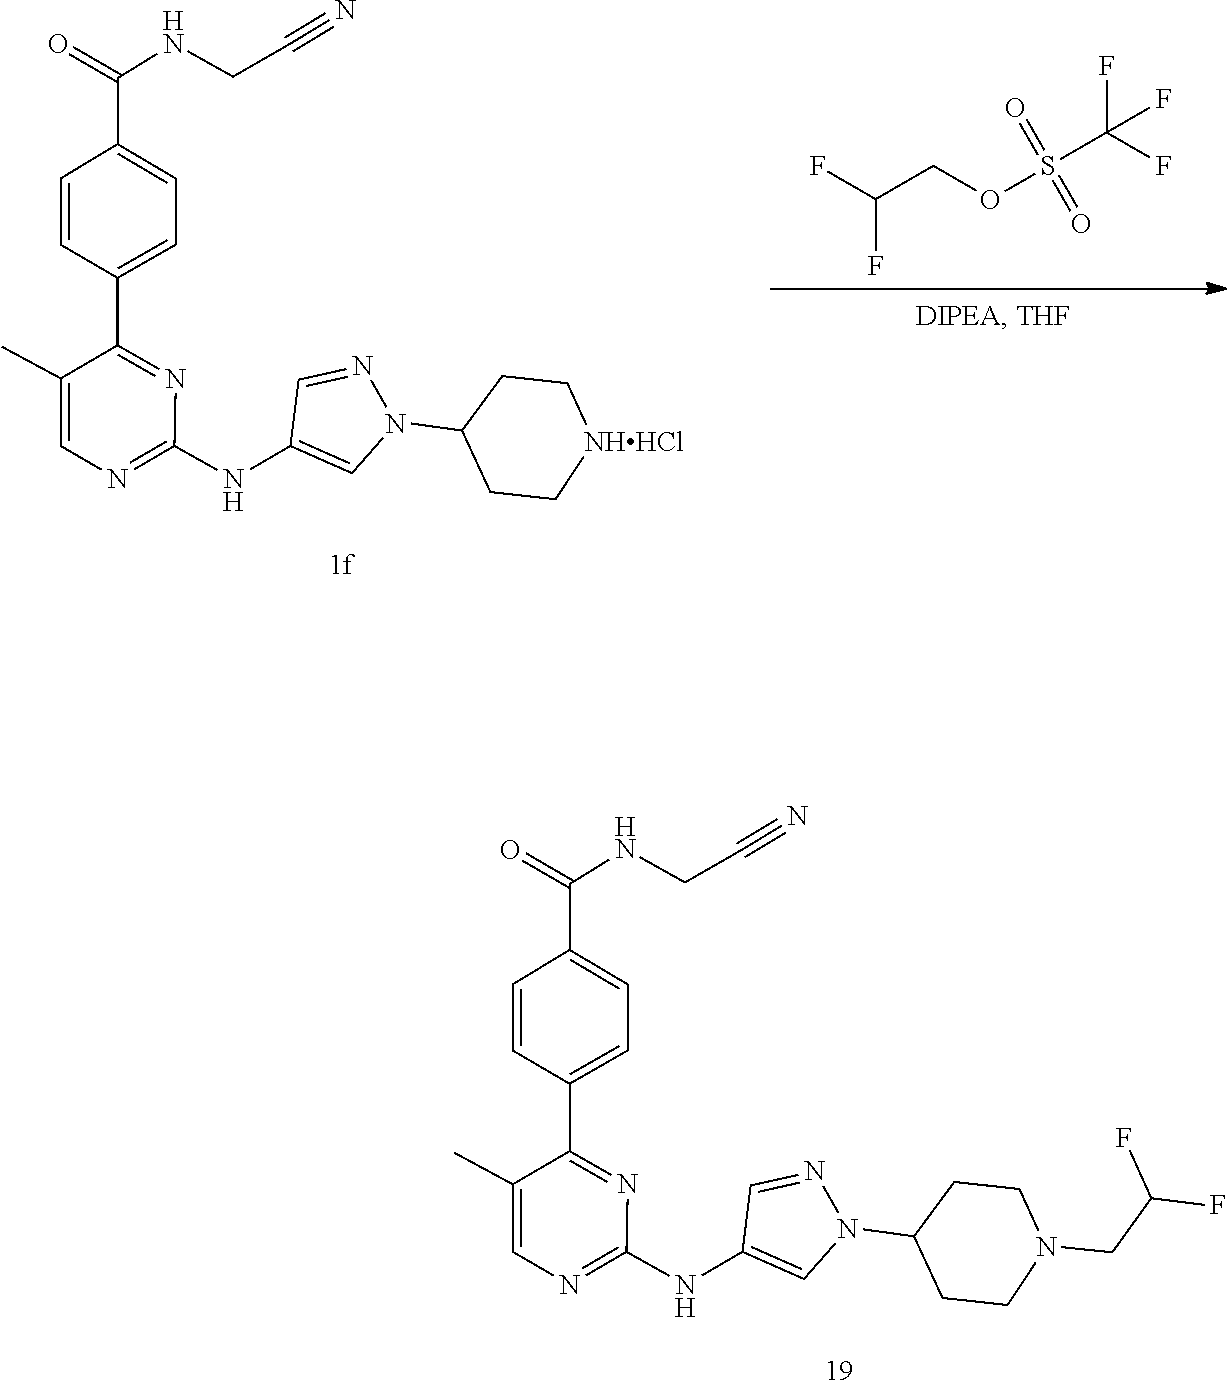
C1=NN(C2CC[NHHCl]CC2)C=C1NC1=NC=C(C)C(C2=CC=C(C(NCC#N)=O)C=C2)=N1.FC(COS(C(F)(F)F)(=O)=O)F.C1=NN(C2CCN(CC(F)F)CC2)C=C1NC1=NC=C(C)C(C2=CC=C(C(NCC#N)=O)C=C2)=N1
